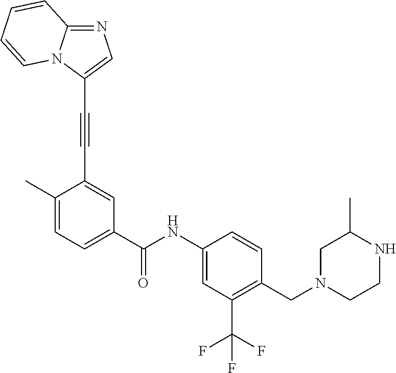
C12=NC=C(C#CC3=CC(C(NC4=CC(C(F)(F)F)=C(CN5CCNC(C)C5)C=C4)=O)=CC=C3C)N1C=CC=C2
